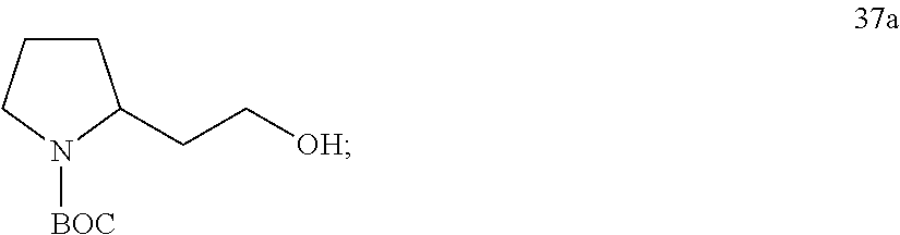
C1CCN([BOC])C1CC[OH]
